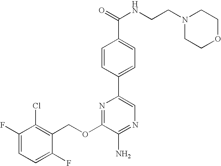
C1(OCC2=C(Cl)C(F)=CC=C2F)=NC(C2=CC=C(C(NCCN3CCOCC3)=O)C=C2)=CN=C1N
